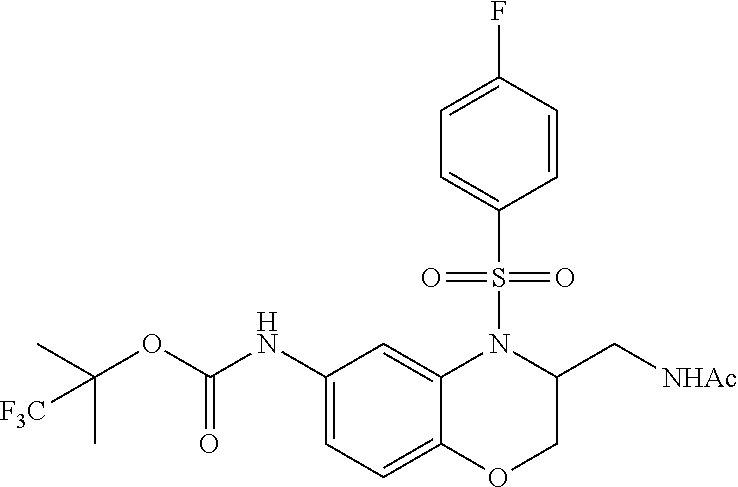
C1(NC(OC(C)(C)[F3C])=O)=CC=C2C(=C1)N(S(C1=CC=C(F)C=C1)(=O)=O)C(C[NHAc])CO2
